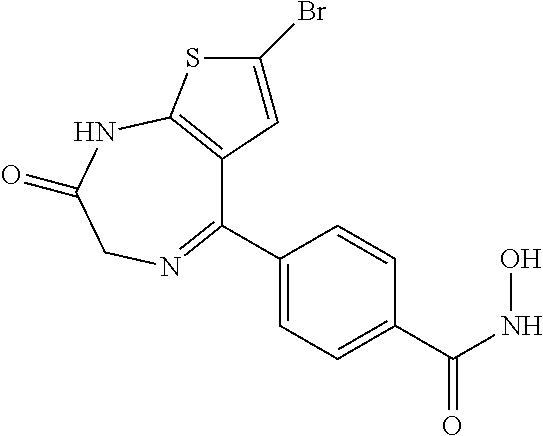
C1(C2=CC=C(C(NO)=O)C=C2)=NCC(=O)NC2=C1C=C(Br)S2
